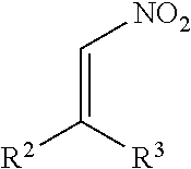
C(=C([R2])[R3])[NO2]
